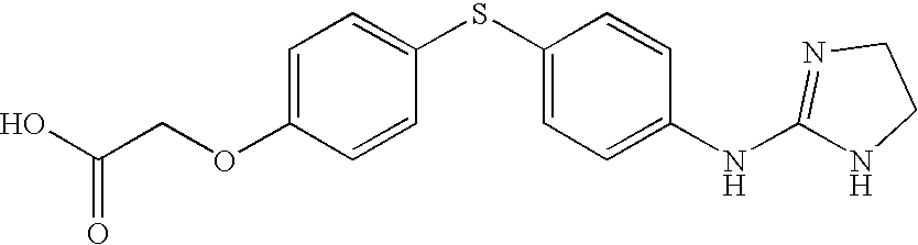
C1=C(OCC(O)=O)C=CC(SC2=CC=C(NC3=NCCN3)C=C2)=C1
